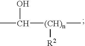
CC(O)[(CH)n](C)[R2]
